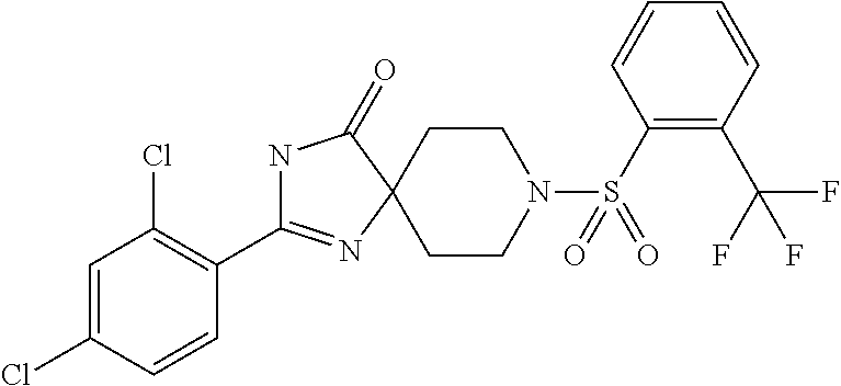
N1C(C2=C(Cl)C=C(Cl)C=C2)=NC2(C1=O)CCN(S(C1=C(C(F)(F)F)C=CC=C1)(=O)=O)CC2
